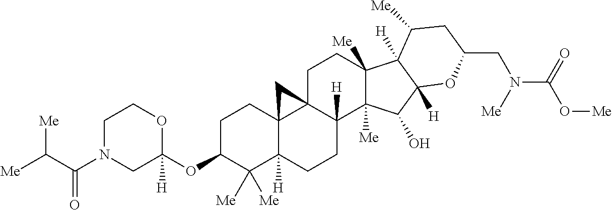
C1C(OC2([H])OCCN(C(C([Me])[Me])=O)C2)C([Me])([Me])C2([H])C3(C1)C1(C([H])(CC2)C2([Me])C([Me])(CC1)C1([H])C([Me])CC(CN(C(O[Me])=O)[Me])OC1([H])C2O)C3
